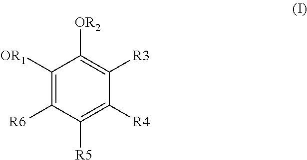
C1([OR1])=C([R6])C([R5])=C([R4])C([R3])=C1[OR2]
